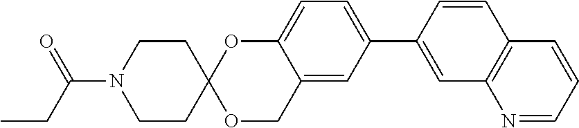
C1CC2(CCN1C(CC)=O)OCC1=CC(C3=CC4=C(C=C3)C=CC=N4)=CC=C1O2
